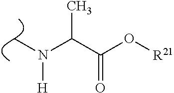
C(C(O[R21])=O)(N([H])C)C
